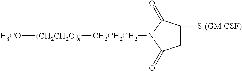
[H3CO][(CH2CH2O)n][CH2CH2CH2]N1C(=O)CC([S-(GM-CSF)])C1=O
